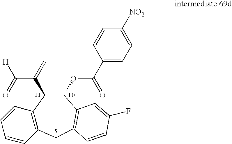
C12=C(CC3=C(C(OC(C4=CC=C([NO2])C=C4)=O)C1C(C([H])=O)=C)C=C(F)C=C3)C=CC=C2
